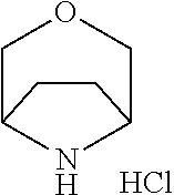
C1C2NC(CO1)CC2.Cl
